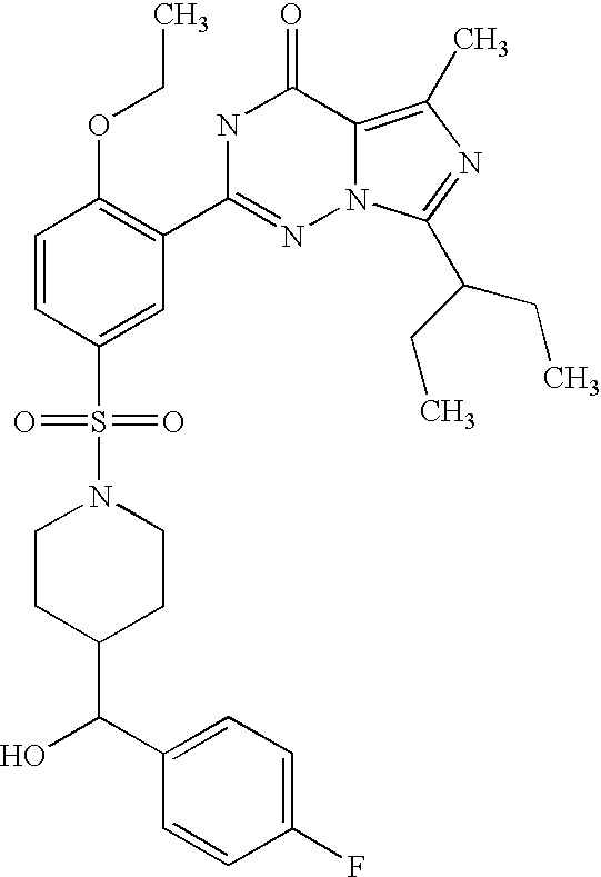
C1=CC(S(N2CCC(C(C3=CC=C(F)C=C3)O)CC2)(=O)=O)=CC(C2=NN3C(=C(C)N=C3C(CC)CC)C(=O)N2)=C1OCC
